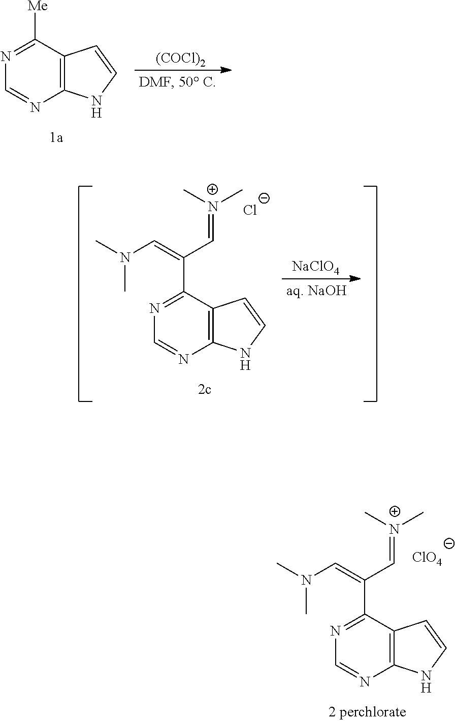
C12=C(C([Me])=NC=N1)C=CN2.[(COCl)2].C12=C(C(C(=CN(C)C)C=[N+](C)C)=NC=N1)C=CN2.[NaClO4].[Cl-].C12=C(C(C(=CN(C)C)C=[N+](C)C)=NC=N1)C=CN2.[ClO4]
